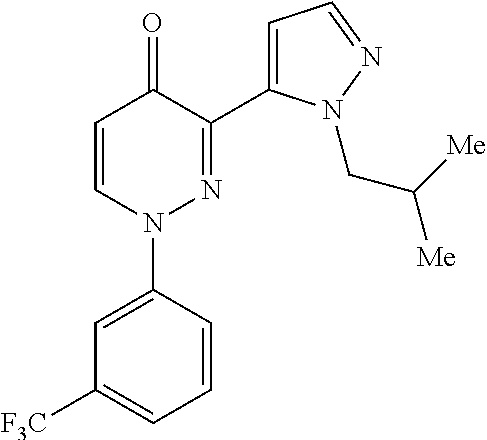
C1=CN(C2=CC([F3C])=CC=C2)N=C(C2=CC=NN2CC([Me])[Me])C1=O
